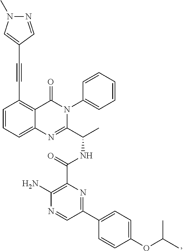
C1=CC=C2C(=C1C#CC1=CN(C)N=C1)C(=O)N(C1=CC=CC=C1)C(C(C)NC(C1=C(N)N=CC(C3=CC=C(OC(C)C)C=C3)=N1)=O)=N2
